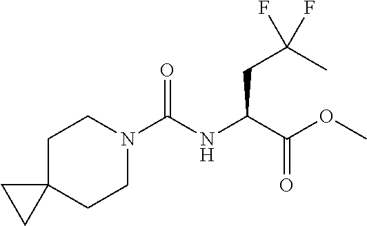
C1C2(CCN(C(NC(C(OC)=O)CC(C)(F)F)=O)C1)CC2
